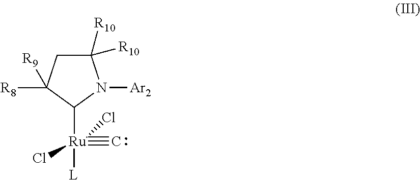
C1([R10])([R10])CC([R8])([R9])C([Ru]([L])(Cl)(#C)Cl)N1[Ar2]
